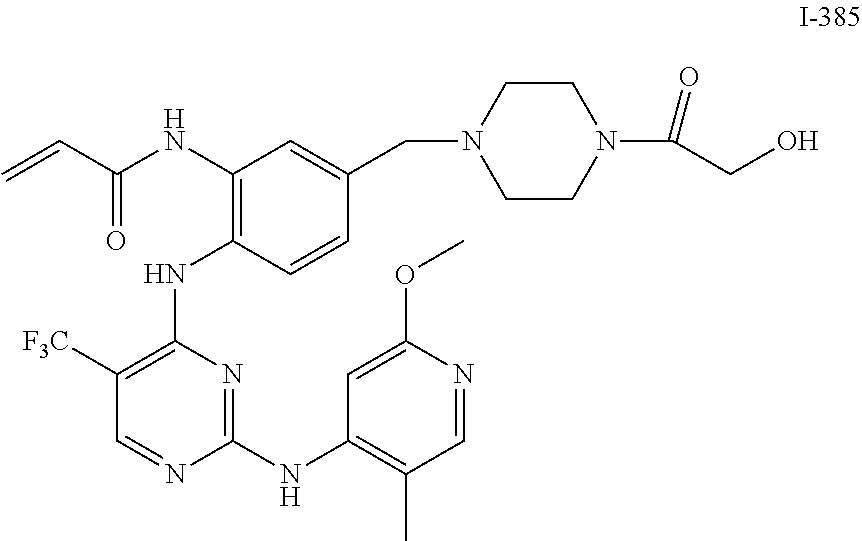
C=CC(NC1=C(NC2=C([F3C])C=NC(NC3=C(C)C=NC(OC)=C3)=N2)C=CC(CN2CCN(C(CO)=O)CC2)=C1)=O
